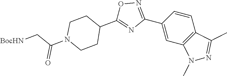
C1=CC(C2=NOC(C3CCN(C(=O)C[BocHN])CC3)=N2)=CC2=C1C(C)=NN2C
